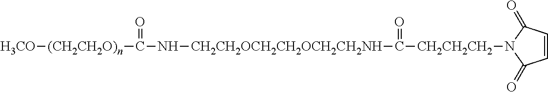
[H3CO][(CH2CH2O)n]C(N[CH2CH2OCH2CH2OCH2CH2NH]C(=O)[CH2CH2CH2]N1C(=O)C=CC1=O)=O
